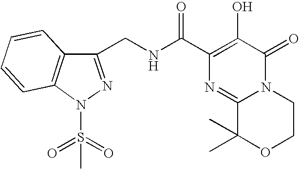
C(NC(C1=C(O)C(=O)N2C(=N1)C(C)(C)OCC2)=O)C1=NN(S(=O)(=O)C)C2=C1C=CC=C2
